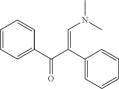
C1=CC=C(C(C(C2=CC=CC=C2)=CN(C)C)=O)C=C1
